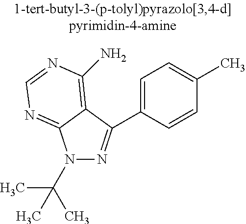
N1(C(C)(C)C)N=C(C2=CC=C(C)C=C2)C2=C(N)N=CN=C12
